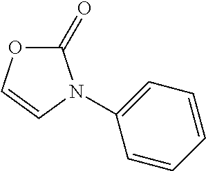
C1(=O)OC=CN1C1=CC=CC=C1
